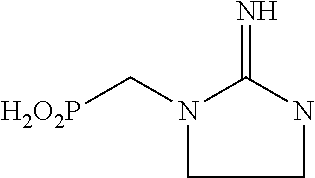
[H2O2P]CN1C(=N)NCC1
